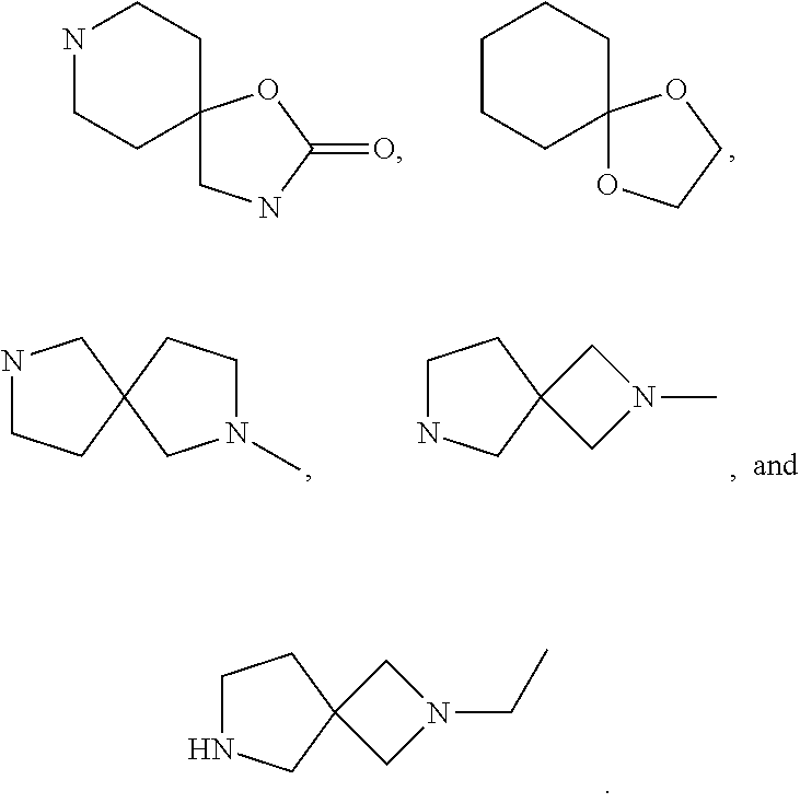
N1CCC2(CC1)CNC(=O)O2.C1CCC2(CC1)OCCO2.N1CCC2(C1)CCN(C)C2.C1NCC2(C1)CN(C)C2.C1NCC2(C1)CN(CC)C2
